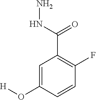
C1=C(O[H])C=CC(F)=C1C(=O)NN
